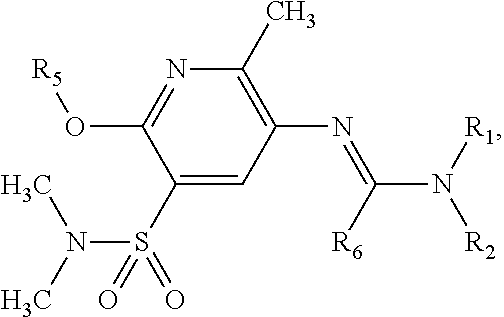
C1(S(=O)(=O)N(C)C)=CC(N=C([R6])N([R1])[R2])=C(C)N=C1O[R5]
